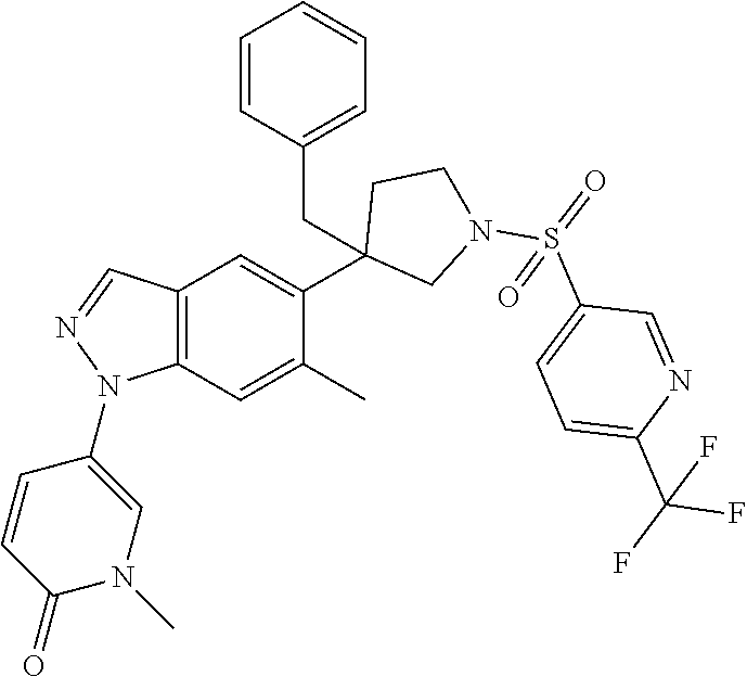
C1(C2=CC3=C(C=C2C)N(C2=CN(C)C(=O)C=C2)N=C3)(CC2=CC=CC=C2)CN(S(=O)(C2=CC=C(C(F)(F)F)N=C2)=O)CC1
